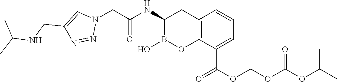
C12=C(C(C(OCOC(OC(C)C)=O)=O)=CC=C1)OB(O)C(NC(CN1C=C(CNC(C)C)N=N1)=O)C2
